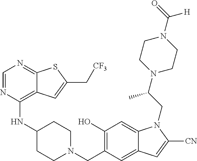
C1(O)=C(CN2CCC(NC3=C4C(=NC=N3)SC(C[CF3])=C4)CC2)C=C2C(=C1)N(CC(N1CCN(C(=O)[H])CC1)C)C([CN])=C2
